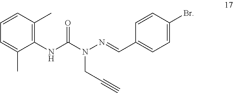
C1(NC(N(N=CC2=CC=C(Br)C=C2)CC#C)=O)=C(C)C=CC=C1C
